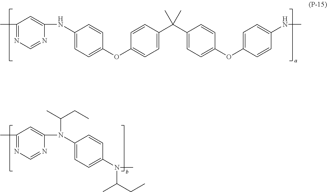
C1(C)=NC=NC(NC2=CC=C(OC3=CC=C(C(C4=CC=C(OC5=CC=C(NC)C=C5)C=C4)(C)C)C=C3)C=C2)=C1.C1(C)=NC=NC(N(C2=CC=C(N(C)C(CC)C)C=C2)C(C)CC)=C1
